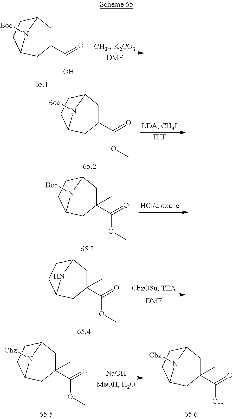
C1(C(O)=O)CC2CCC(C1)N2[Boc].[DMF].C1(C(OC)=O)CC2CCC(C1)N2[Boc].[THF].C1(C(OC)=O)(C)CC2CCC(C1)N2[Boc].C1(C(OC)=O)(C)CC2CCC(C1)N2.[DMF].C1(C(OC)=O)(C)CC2CCC(C1)N2[Cbz].[NaOH].C1(C(O)=O)(C)CC2CCC(C1)N2[Cbz]
